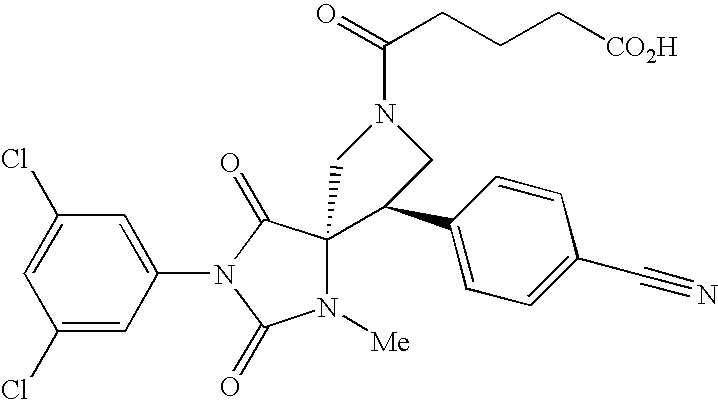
C1(Cl)=CC(Cl)=CC(N2C(=O)N([Me])C3(C2=O)C(C2=CC=C(C#N)C=C2)CN(C(CCC[CO2H])=O)C3)=C1
